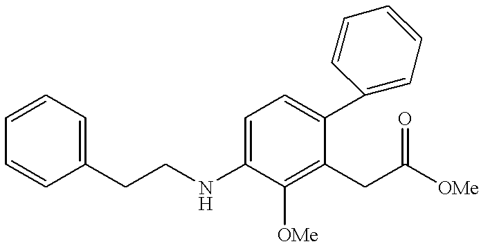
C1=C(CCNC2=CC=C(C3=CC=CC=C3)C(CC([OMe])=O)=C2[OMe])C=CC=C1
